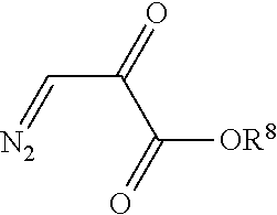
[N2]=CC(=O)C(=O)[OR8]
